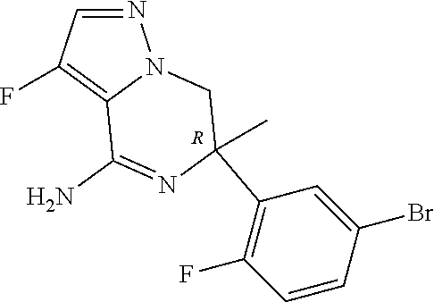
N1=CC(F)=C2N1CC(C)(C1=C(F)C=CC(Br)=C1)N=C2N.[R]
